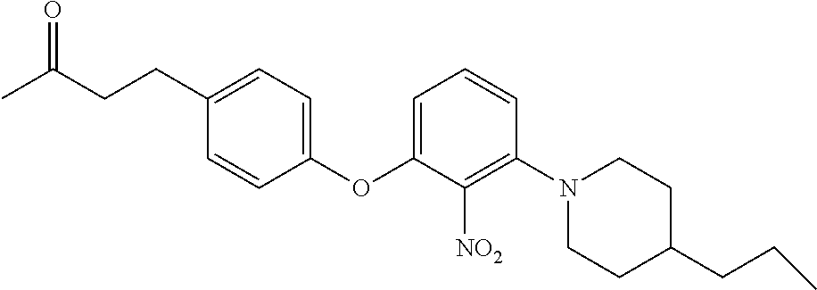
C1(OC2=CC=CC(N3CCC(CCC)CC3)=C2[NO2])=CC=C(CCC(C)=O)C=C1
